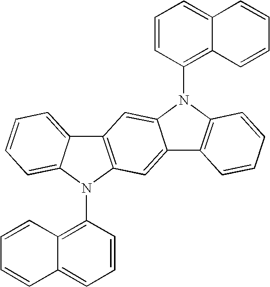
C12=CC=CC(N3C4=C(C5=CC=CC=C35)C=C3C(=C4)C4=C(N3C3=C5C(=CC=C3)C=CC=C5)C=CC=C4)=C1C=CC=C2
